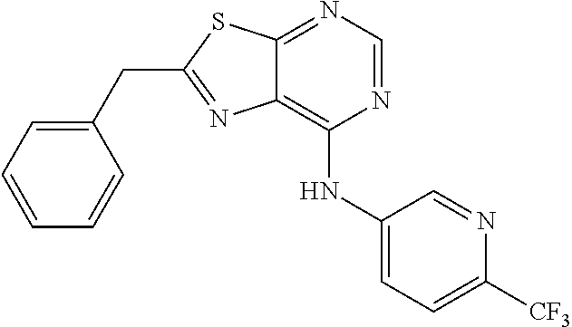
C1(CC2=NC3=C(NC4=CC=C([CF3])N=C4)N=CN=C3S2)=CC=CC=C1
